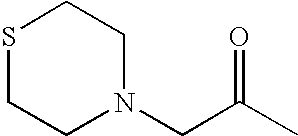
S1CCN(CC(C)=O)CC1
